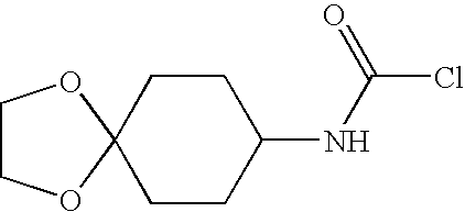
C1COC2(O1)CCC(NC(=O)Cl)CC2
